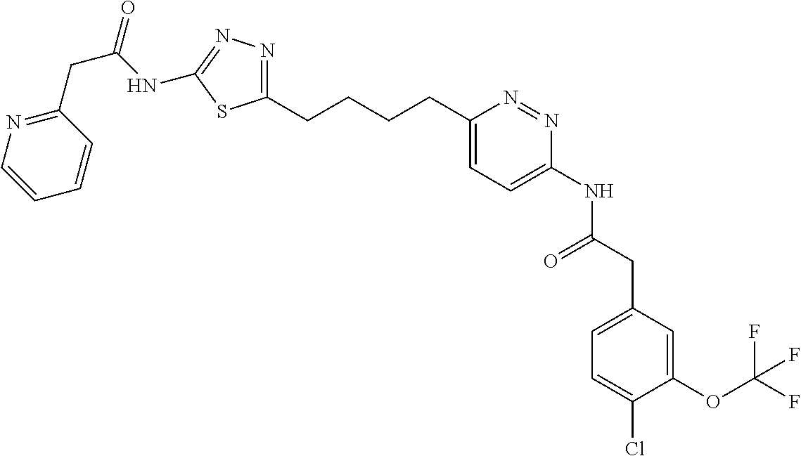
C1(CCCCC2=CC=C(NC(=O)CC3=CC=C(Cl)C(OC(F)(F)F)=C3)N=N2)=NN=C(NC(CC2=NC=CC=C2)=O)S1
